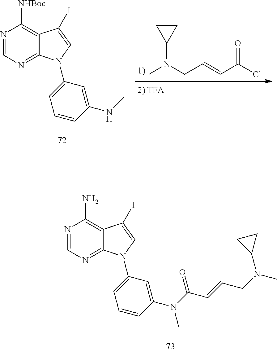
N1=CN=C2C(=C1[NHBoc])C(I)=CN2C1=CC=CC(NC)=C1.C(=CC(Cl)=O)CN(C)C1CC1.N1=CN=C2C(=C1N)C(I)=CN2C1=CC=CC(N(C(C=CCN(C)C2CC2)=O)C)=C1
